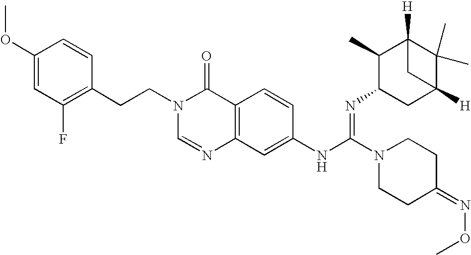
C1(OC)=CC(F)=C(CCN2C=NC3=C(C2=O)C=CC(NC(=NC2CC4([H])C(C)(C)C([H])(C2C)C4)N2CCC(=NOC)CC2)=C3)C=C1
